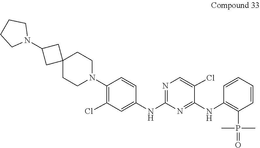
N1(C2=C(Cl)C=C(NC3=NC=C(Cl)C(NC4=C(P(=O)(C)C)C=CC=C4)=N3)C=C2)CCC2(CC1)CC(N1CCCC1)C2
